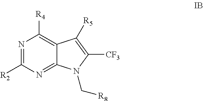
N1=C([R2])N=C2C(=C1[R4])C([R5])=C([CF3])N2C[R8]
